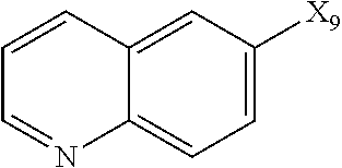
C1=C([X9])C=C2C(=C1)N=CC=C2
